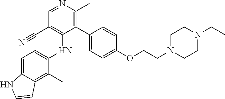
C1(C)=C2C(=CC=C1NC1=C(C#N)C=NC(C)=C1C1=CC=C(OCCN3CCN(CC)CC3)C=C1)NC=C2
